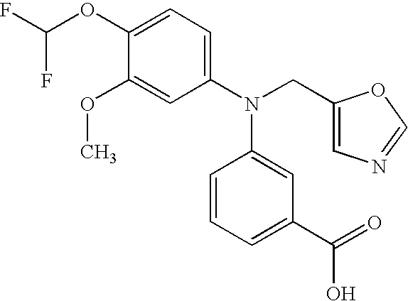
C1(OC(F)F)=CC=C(N(CC2=CN=CO2)C2=CC(C(=O)O)=CC=C2)C=C1OC
